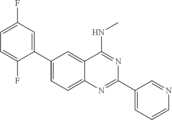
C1(C2=CC(F)=CC=C2F)=CC=C2C(=C1)C(NC)=NC(C1=CC=CN=C1)=N2
